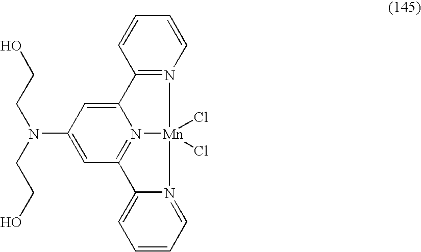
N(C1=CC2=N3C(=C1)C1=N([Mn]3(Cl)(Cl)N3=CC=CC=C23)C=CC=C1)(CCO)CCO
